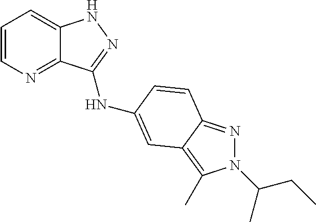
C1=CN=C2C(=C1)NN=C2NC1=CC2=C(C)N(C(C)CC)N=C2C=C1
